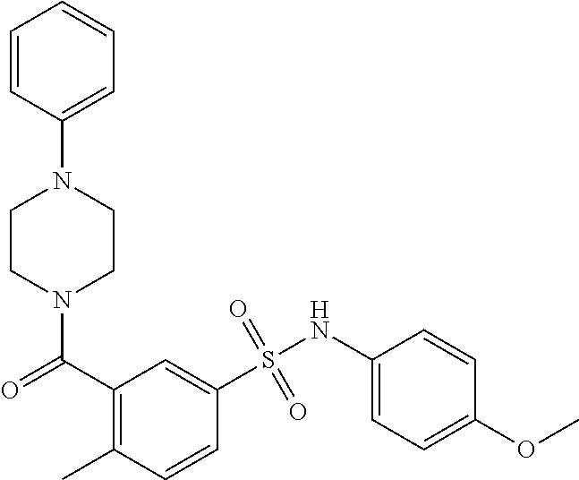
N1(C(C2=C(C)C=CC(S(NC3=CC=C(OC)C=C3)(=O)=O)=C2)=O)CCN(C2=CC=CC=C2)CC1
